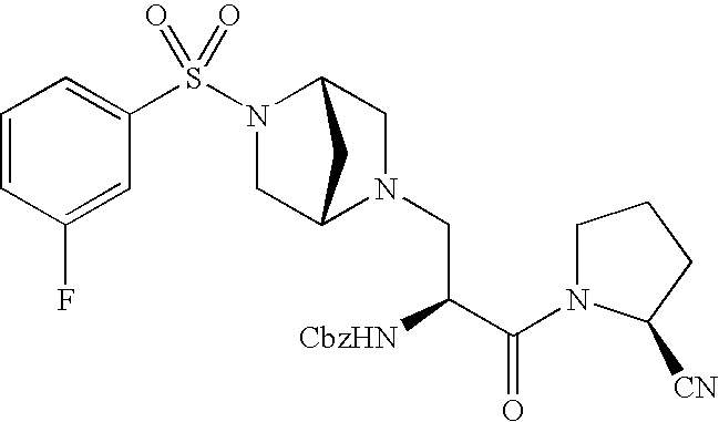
C(C(C(N1CCCC1[CN])=O)[CbzHN])N1CC2N(S(C3=CC=CC(F)=C3)(=O)=O)CC1C2
